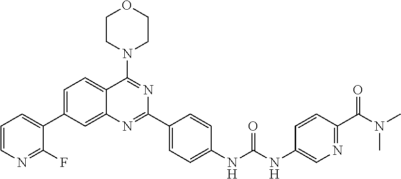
C1=C(C2=CC=CN=C2F)C=C2C(=C1)C(N1CCOCC1)=NC(C1=CC=C(NC(NC3=CN=C(C(N(C)C)=O)C=C3)=O)C=C1)=N2
